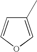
C1(C)=COC=C1
